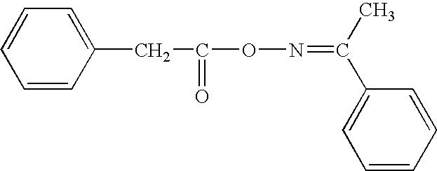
C1=CC(CC(ON=C(C)C2=CC=CC=C2)=O)=CC=C1
